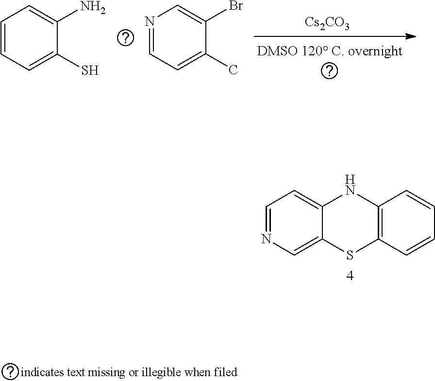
C1=NC=C2C(=C1)NC1=C(S2)C=CC=C1.C1=CC=C(S)C(N)=C1.N1=CC=C(C)C(Br)=C1.[Cs2CO3]
